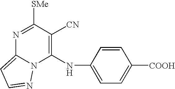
N1=C([SMe])C([CN])=C(NC2=CC=C([COOH])C=C2)N2C1=CC=N2
